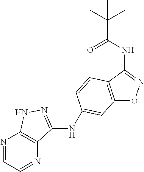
C12=C(C(NC(C(C)(C)C)=O)=NO1)C=CC(NC1=NNC3=C1N=CC=N3)=C2
